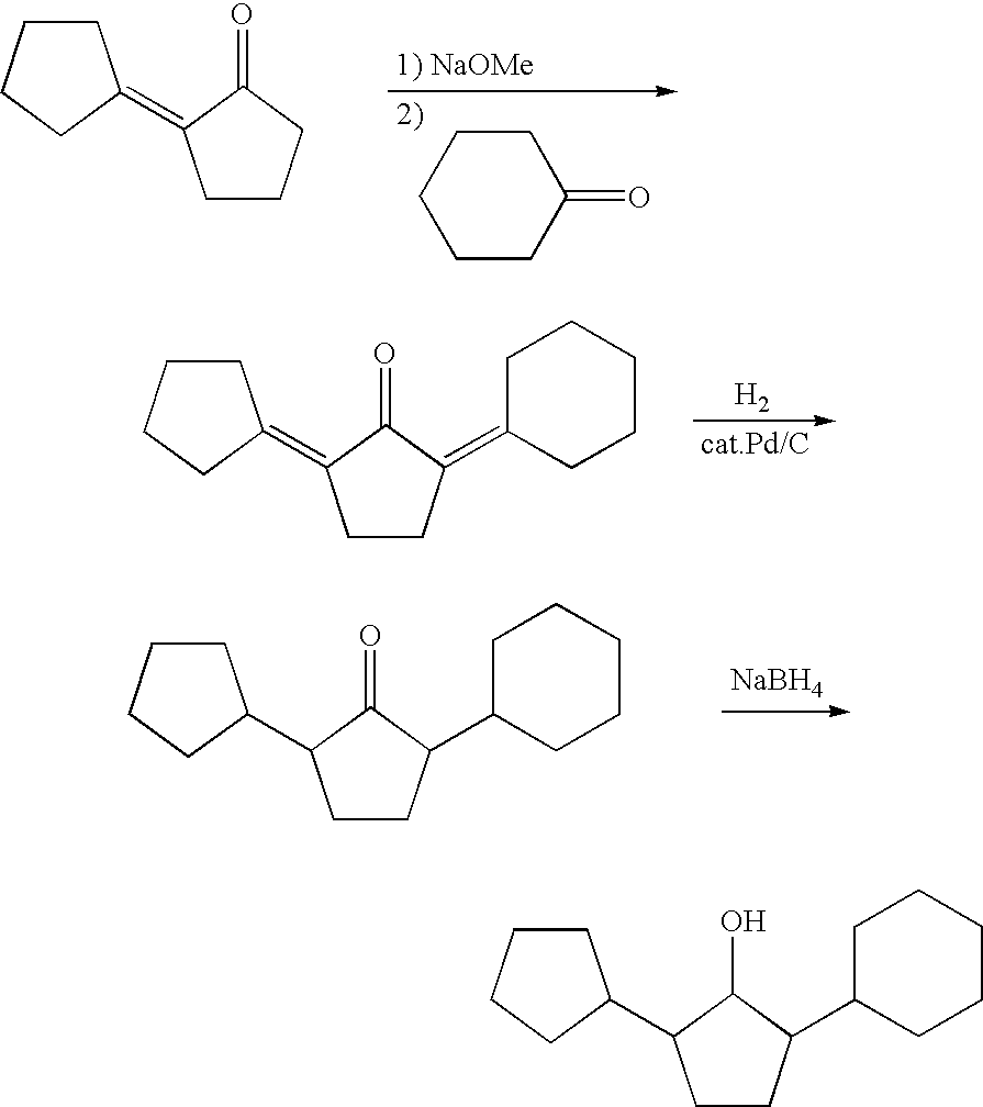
C1CCC(=O)CC1.C1CCC(=O)C1=C1CCCC1.[H2].C1CC(=C2CCCCC2)C(=O)C1=C1CCCC1.[NaBH4].C1CC(C2CCCCC2)C(=O)C1C1CCCC1.C1CC(C2CCCCC2)C(O)C1C1CCCC1
